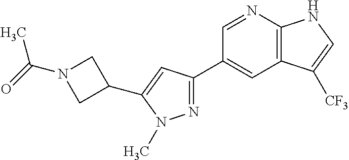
C1=NC2=C(C=C1C1=NN(C)C(C3CN(C(=O)C)C3)=C1)C([CF3])=CN2
